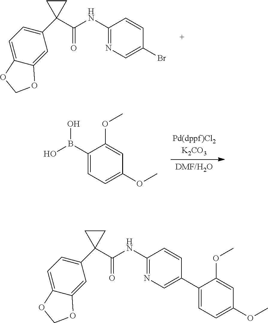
C1(NC(=O)C2(C3=CC=C4C(=C3)OCO4)CC2)=NC=C(Br)C=C1.C1(B(O)O)=CC=C(OC)C=C1OC.C1(NC(=O)C2(C3=CC=C4C(=C3)OCO4)CC2)=NC=C(C2=CC=C(OC)C=C2OC)C=C1
